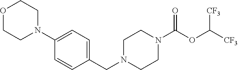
O1CCN(C2=CC=C(CN3CCN(C(OC([CF3])[CF3])=O)CC3)C=C2)CC1
